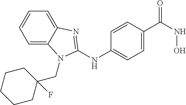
C12=CC=CC=C1N(CC1(F)CCCCC1)C(NC1=CC=C(C(NO)=O)C=C1)=N2
